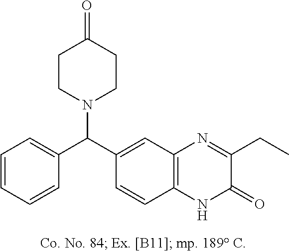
C1=CC=CC(C(C2=CC3=C(C=C2)NC(=O)C(CC)=N3)N2CCC(=O)CC2)=C1
